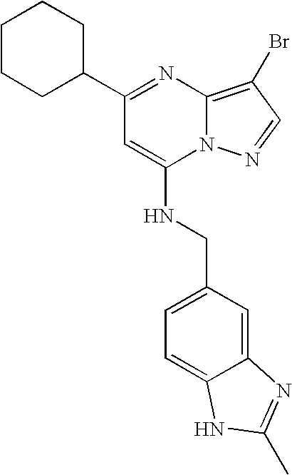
C1(C2CCCCC2)=NC2=C(Br)C=NN2C(NCC2=CC=C3C(=C2)N=C(C)N3)=C1
